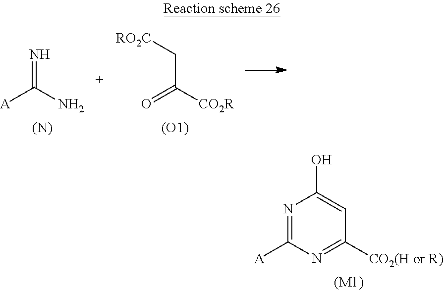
N=C(N)[A].[(N)].C(C([CO2R])=O)[RO2C].[(O1)].N1=C([A])N=C([CO2(H or R)])C=C1O.[(M1)]
